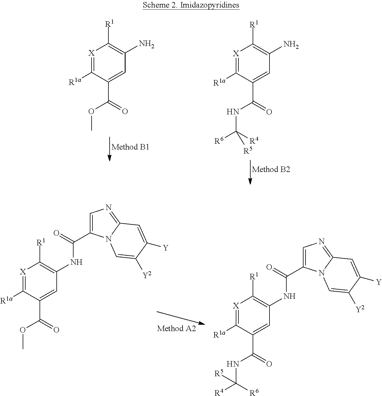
[X]1=C([R1a])C(C(=O)OC)=CC(NC(C2=CN=C3N2C=C([Y2])C([Y])=C3)=O)=C1[R1].[X]1=C([R1a])C(C(=O)NC([R4])([R6])[R5])=CC(NC(C2=CN=C3N2C=C([Y2])C([Y])=C3)=O)=C1[R1].[X]1=C([R1a])C(C(=O)NC([R6])([R4])[R5])=CC(N)=C1[R1].[X]1=C([R1a])C(C(=O)OC)=CC(N)=C1[R1]
